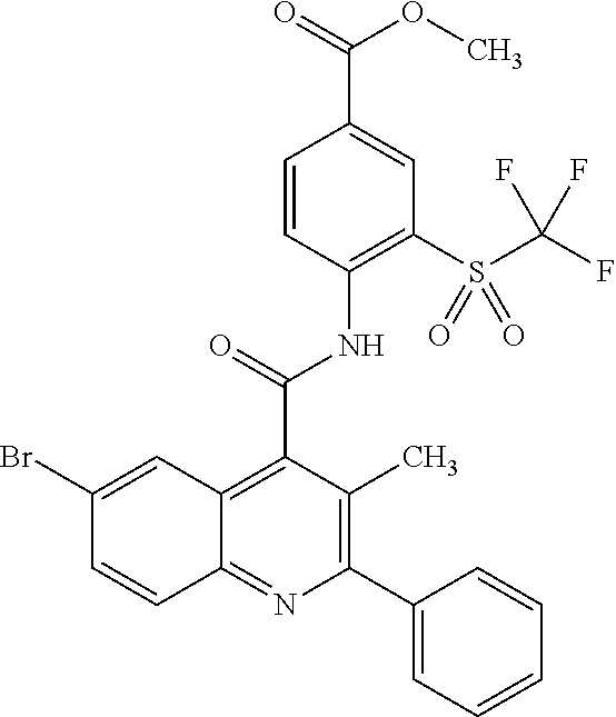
C1=CC=C(C2=C(C)C(C(NC3=C(S(C(F)(F)F)(=O)=O)C=C(C(OC)=O)C=C3)=O)=C3C(=N2)C=CC(Br)=C3)C=C1
